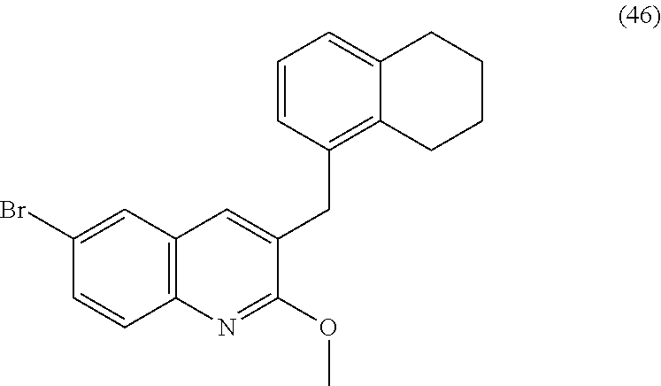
C1(CC2=CC3=C(N=C2OC)C=CC(Br)=C3)=C2C(=CC=C1)CCCC2
